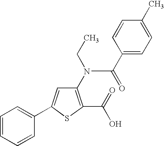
C1(N(CC)C(C2=CC=C(C)C=C2)=O)=C(C(=O)O)SC(C2=CC=CC=C2)=C1
